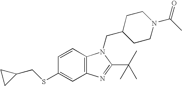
C12=C(C=CC(SCC3CC3)=C1)N(CC1CCN(C(C)=O)CC1)C(C(C)(C)C)=N2
